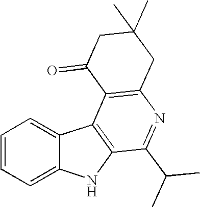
C1=CC=C2C(=C1)C1=C(N2)C(C(C)C)=NC2=C1C(=O)CC(C)(C)C2
